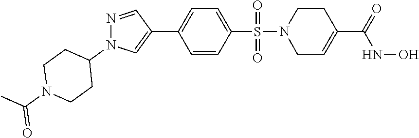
C1=CC(S(=O)(=O)N2CCC(C(NO)=O)=CC2)=CC=C1C1=CN(C2CCN(C(C)=O)CC2)N=C1
